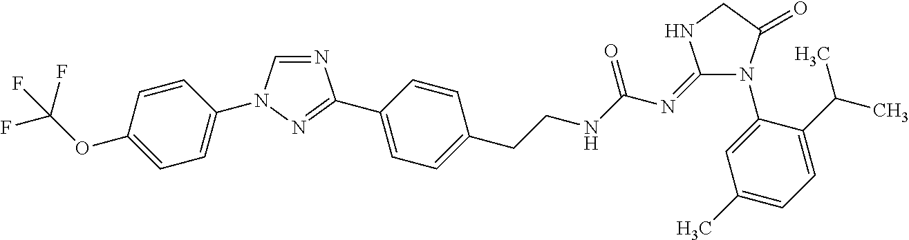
C1=CC(OC(F)(F)F)=CC=C1N1C=NC(C2=CC=C(CCNC(N=C3N(C4=CC(C)=CC=C4C(C)C)C(=O)CN3)=O)C=C2)=N1
